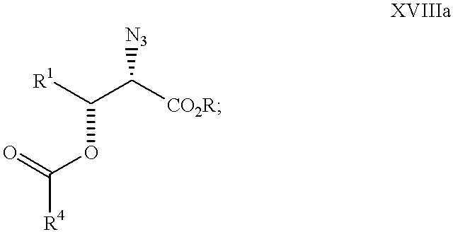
[R1]C(C([CO2R])[N3])OC([R4])=O
